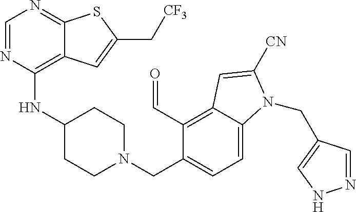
C1=NC(NC2CCN(CC3=CC=C4C(=C3C=O)C=C([CN])N4CC3=CNN=C3)CC2)=C2C(=N1)SC(C[CF3])=C2
